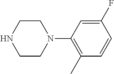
C1CN(C2=C(C)C=CC(F)=C2)CCN1
